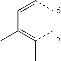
C(C)(=C(C=CC)C)C
